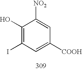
C1(I)=C(O)C([NO2])=CC([COOH])=C1
